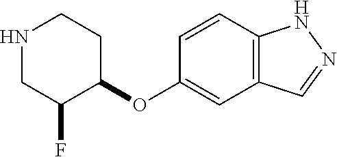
N1CC(F)C(OC2=CC3=C(C=C2)NN=C3)CC1
